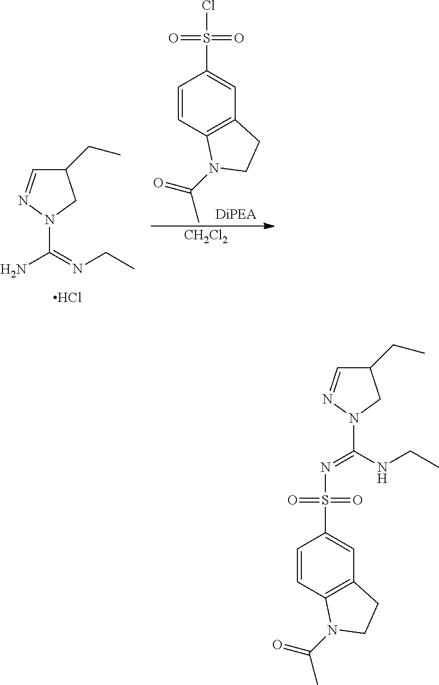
C1=CC2=C(C=C1S(N=C(NCC)N1N=CC(CC)C1)(=O)=O)CCN2C(=O)C.C(N)(=NCC)N1N=CC(CC)C1.Cl.C1=CC2=C(C=C1S(Cl)(=O)=O)CCN2C(=O)C.[CH2Cl2]
